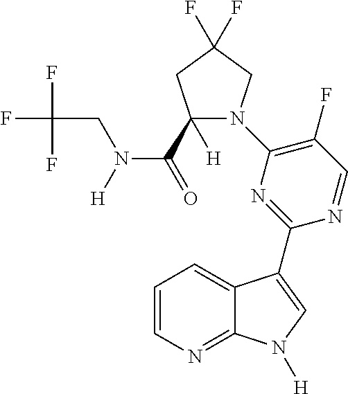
C1=CN=C2C(=C1)C(C1=NC(N3C(C(=O)N([H])CC(F)(F)F)([H])CC(F)(F)C3)=C(F)C=N1)=CN2[H]
